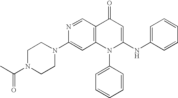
N1(C2=CC3=C(C=N2)C(=O)C=C(NC2=CC=CC=C2)N3C2=CC=CC=C2)CCN(C(C)=O)CC1
